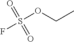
S(OCC)(=O)(=O)F
